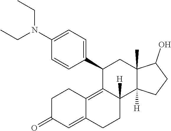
C1C(=O)C=C2C(=C3C([H])(CC2)C2([H])C(C)(CC3C3=CC=C(N(CC)CC)C=C3)C(O)CC2)C1
